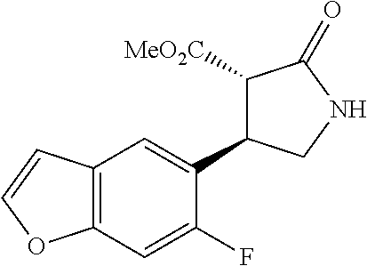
C12=C(C=C(F)C(C3C([MeO2C])C(=O)NC3)=C1)OC=C2
